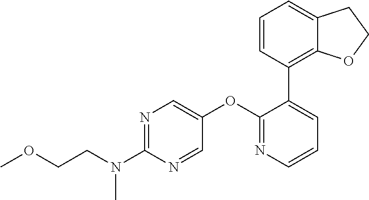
N1=C(N(CCOC)C)N=CC(OC2=NC=CC=C2C2=C3C(=CC=C2)CCO3)=C1
